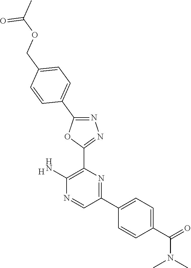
[H].C1(N)=C(C2=NN=C(C3=CC=C(COC(C)=O)C=C3)O2)N=C(C2=CC=C(C(=O)N(C)C)C=C2)C=N1
